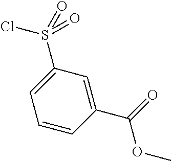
C1=CC(C(OC)=O)=CC(S(Cl)(=O)=O)=C1
